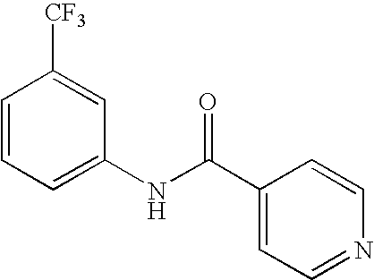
C1=CC=C(NC(C2=CC=NC=C2)=O)C=C1[CF3]
